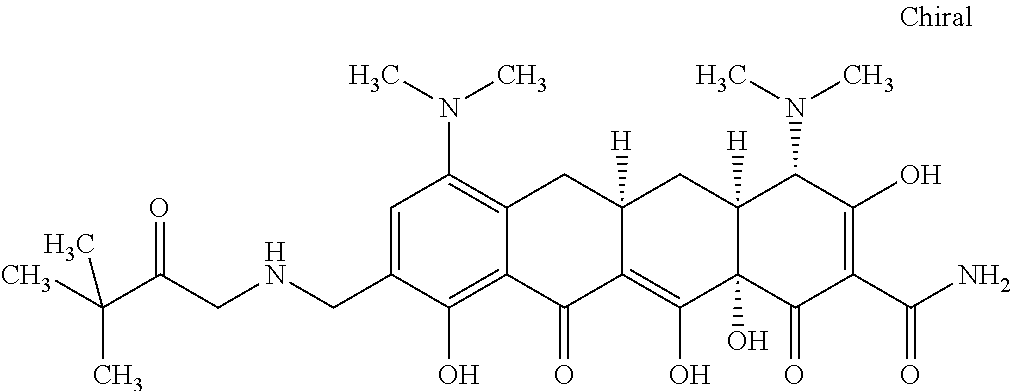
C1=C(CNCC(C(C)(C)C)=O)C(O)=C2C(=C1N(C)C)CC1([H])C(=C(O)C3(O)C([H])(C1)C(N(C)C)C(O)=C(C(N)=O)C3=O)C2=O
